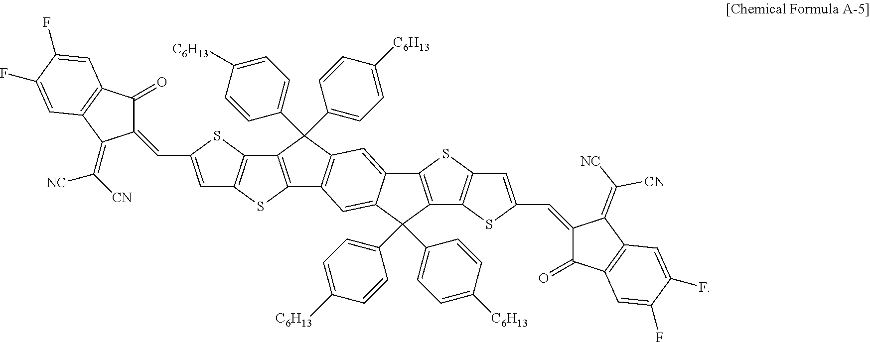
C1(=O)C(=CC2=CC3=C(S2)C2=C(S3)C3=C(C2(C2=CC=C([C6H13])C=C2)C2=CC=C([C6H13])C=C2)C=C2C(=C3)C(C3=CC=C([C6H13])C=C3)(C3=CC=C([C6H13])C=C3)C3=C2SC2=C3SC(C=C3C(=O)C4=C(C3=C([CN])[NC])C=C(F)C(F)=C4)=C2)C(=C([CN])[NC])C2=C1C=C(F)C(F)=C2
